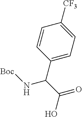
C1=CC(C(C(=O)O)N[Boc])=CC=C1[CF3]
